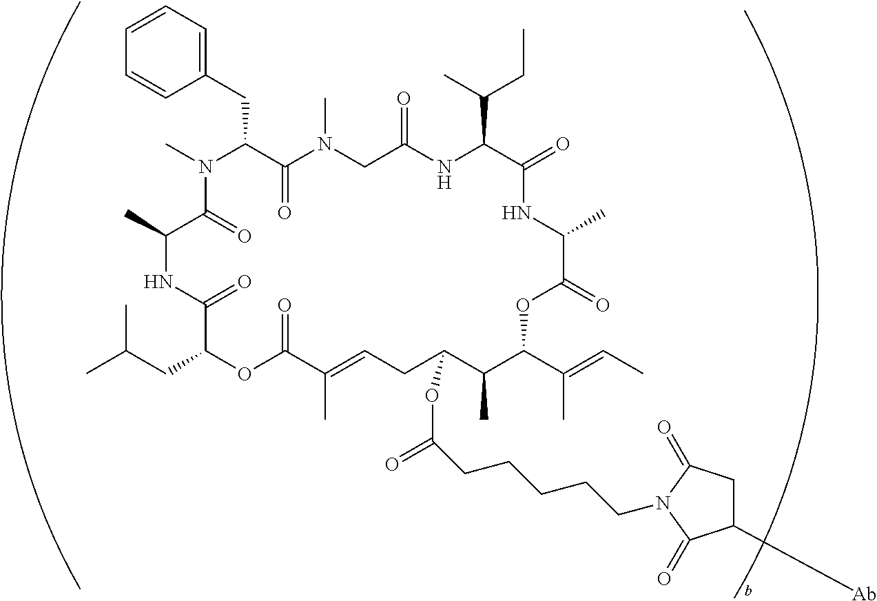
CN1C(CC2=CC=CC=C2)C(=O)N(C)CC(=O)NC(C(C)CC)C(=O)NC(C)C(=O)OC(C(C)=CC)C(C)C(OC(=O)CCCCCN2C(=O)C([Ab])CC2=O)CC=C(C)C(=O)OC(CC(C)C)C(=O)NC(C)C1=O
